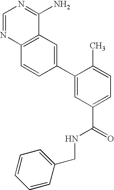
C1=NC2=C(C(N)=N1)C=C(C1=CC(C(=O)NCC3=CC=CC=C3)=CC=C1C)C=C2
